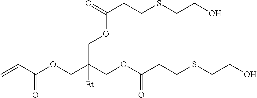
C=CC(OCC(COC(CCSCCO)=O)(COC(CCSCCO)=O)[Et])=O
